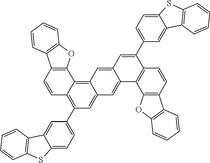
C1=CC2=C(C3=C4C(=CC(C5=CC=C6C(=C5)C5=C(S6)C=CC=C5)=C13)C=C1C(=C4)C=C(C3=CC=C4C(=C3)C3=C(S4)C=CC=C3)C3=C1C1=C(C=C3)C3=C(O1)C=CC=C3)OC1=C2C=CC=C1
